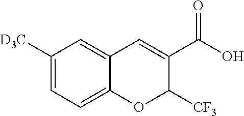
C1([D3C])=CC=C2C(=C1)C=C(C(O)=O)C([CF3])O2
